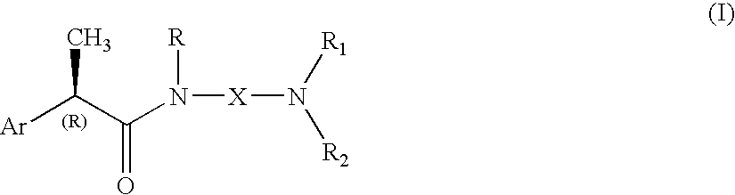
[Ar]C(C(N([R])[X]N([R2])[R1])=O)C
